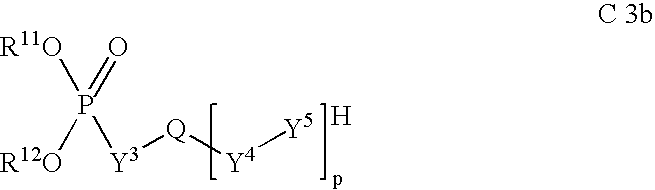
[Y3]([Q][Y4][Y5])P(=O)([R11O])[R12O].[H]
